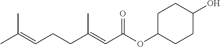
C(CCC(=CC(OC1CCC(O)CC1)=O)C)=C(C)C
